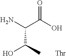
NC(C(O)=O)C(O)C.[Thr]
